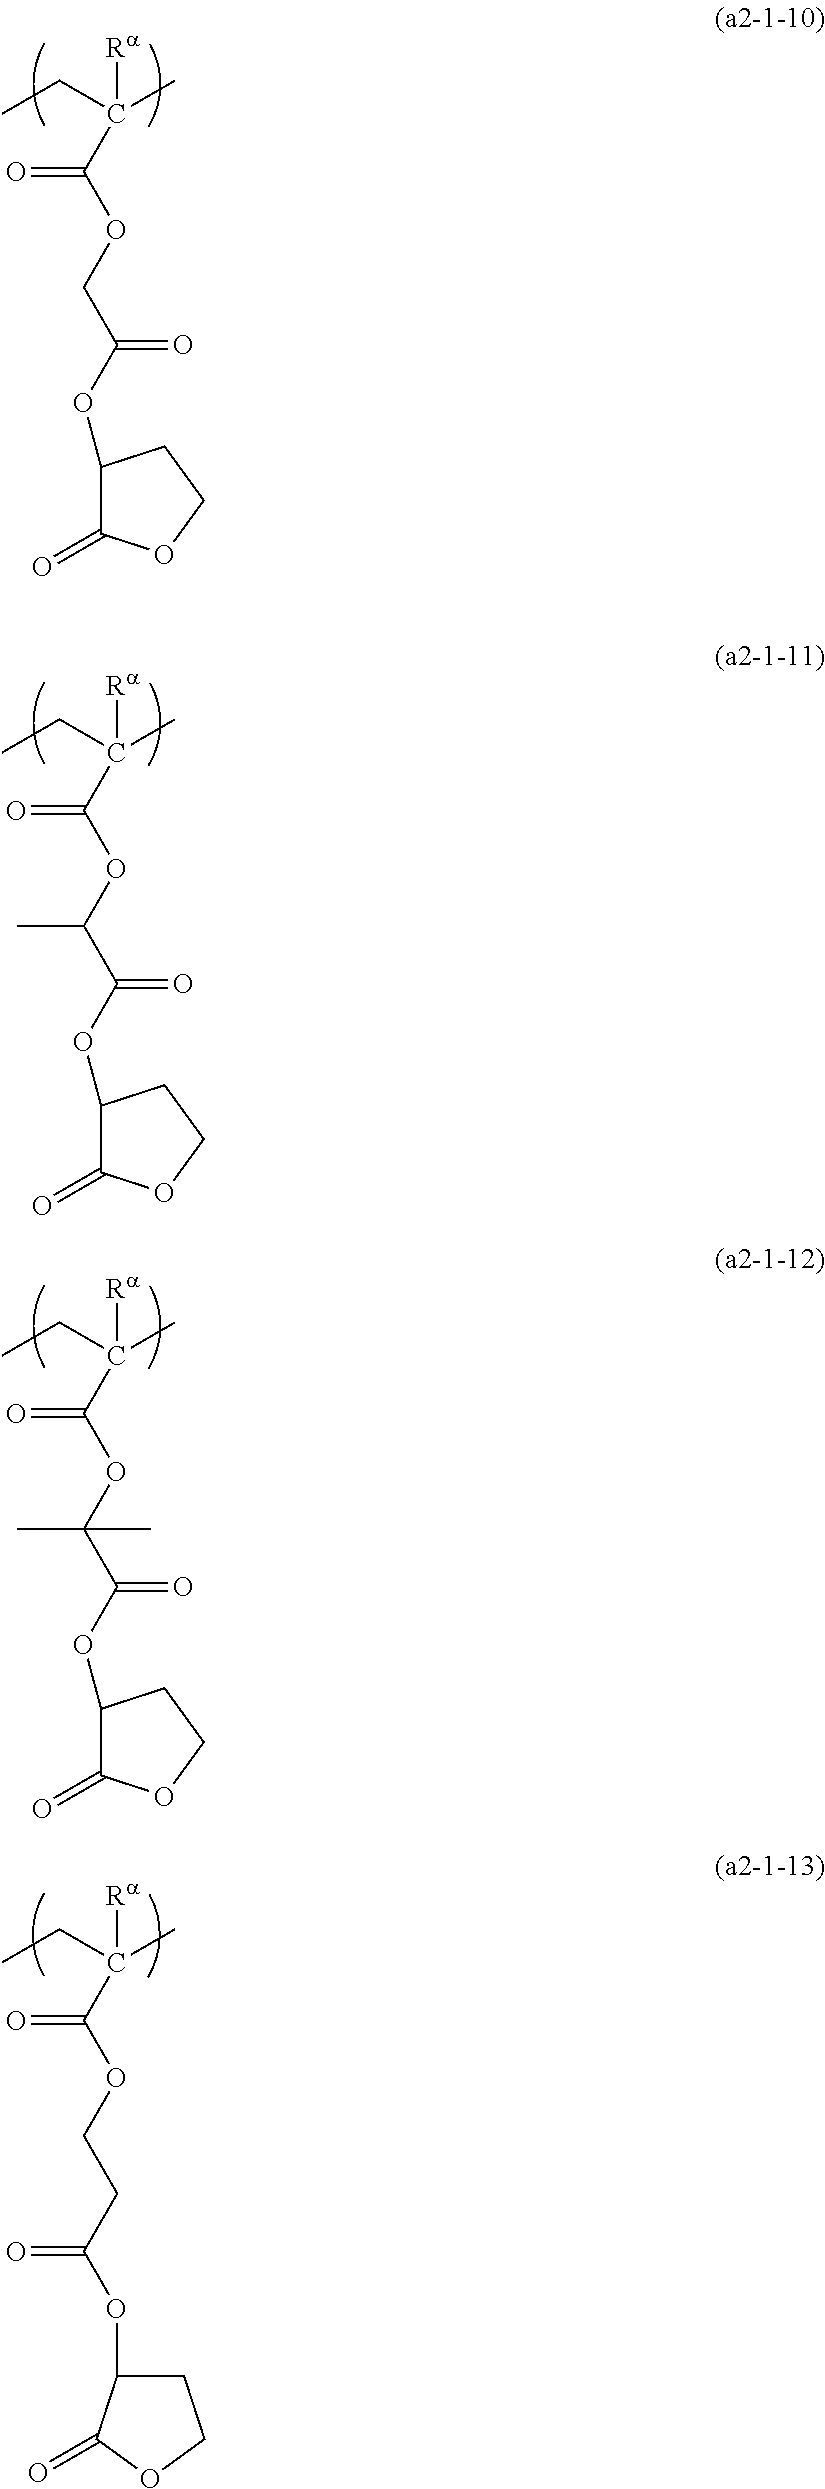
CCC(C)([Ra])C(=O)OCC(OC1C(=O)OCC1)=O.CCC(C)([Ra])C(=O)OC(C(OC1C(=O)OCC1)=O)C.CCC(C)([Ra])C(=O)OC(C(OC1C(=O)OCC1)=O)(C)C.CCC(C)([Ra])C(=O)OCCC(OC1CCOC1=O)=O
